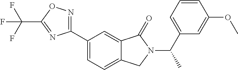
CC(N1C(=O)C2=CC(C3=NOC(C(F)(F)F)=N3)=CC=C2C1)C1=CC=CC(OC)=C1
